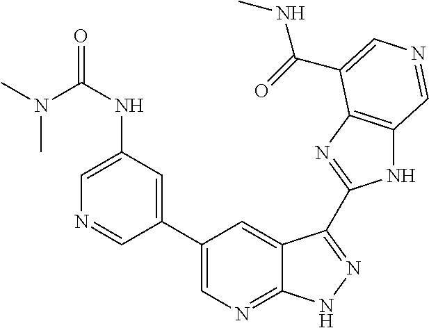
N(C)(C(NC1=CN=CC(C2=CN=C3C(=C2)C(C2=NC4=C(N2)C=NC=C4C(=O)NC)=NN3)=C1)=O)C
